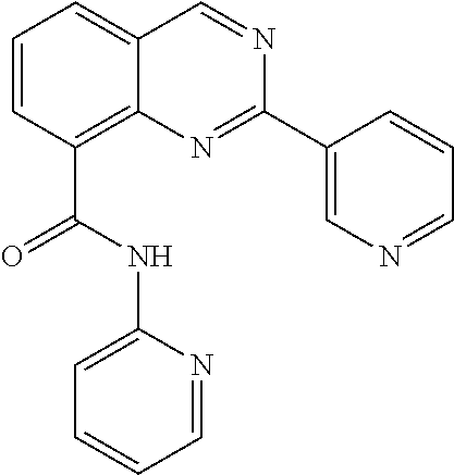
C1=CC(C(NC2=CC=CC=N2)=O)=C2C(=C1)C=NC(C1=CN=CC=C1)=N2
